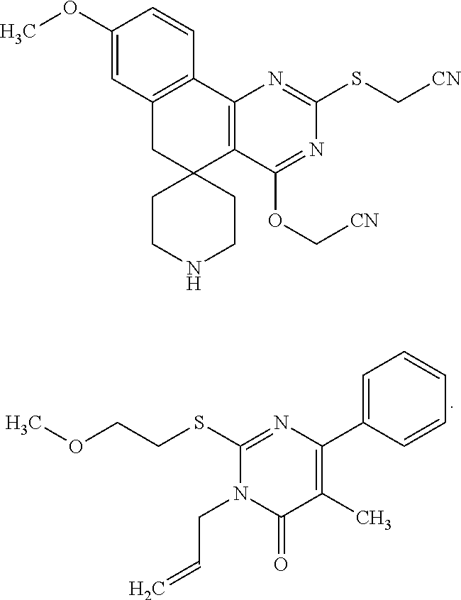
C1=C(C2=C(C)C(=O)N(CC=C)C(SCCOC)=N2)C=CC=C1.C1(OC)=CC2=C(C=C1)C1=C(C3(C2)CCNCC3)C(OC[CN])=NC(SC[CN])=N1
